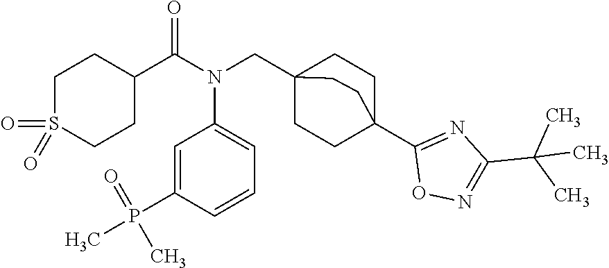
C1(C(N(CC23CCC(C4=NC(C(C)(C)C)=NO4)(CC2)CC3)C2=CC=CC(P(C)(=O)C)=C2)=O)CCS(=O)(=O)CC1
